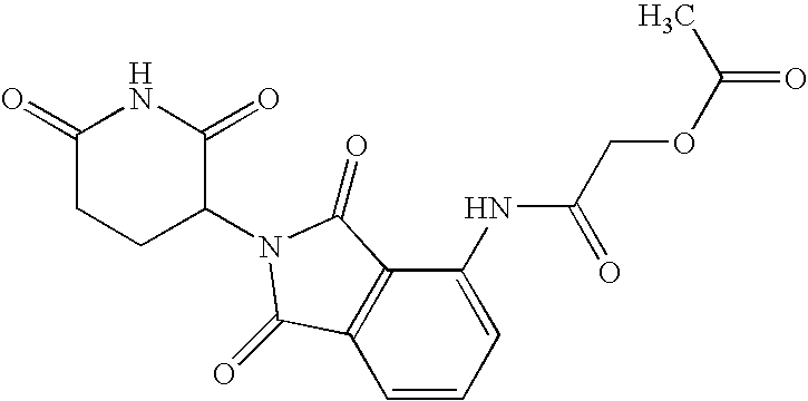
C1(=O)CCC(N2C(=O)C3=C(C=CC=C3NC(COC(=O)C)=O)C2=O)C(=O)N1
